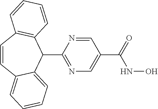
C1=CC2=CC=CC=C2C(C2=NC=C(C(=O)NO)C=N2)C2=C1C=CC=C2
